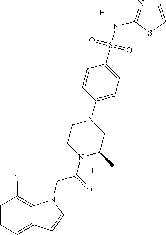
[H].C1=CC=C2C(=C1Cl)N(CC(=O)N1C(C)CN(C3=CC=C(S(NC4=NC=CS4)(=O)=O)C=C3)CC1)C=C2.[H]
